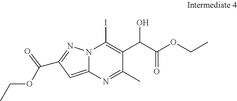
N12C(=CC(C(OCC)=O)=N1)N=C(C)C(C(C(OCC)=O)O)=C2I
